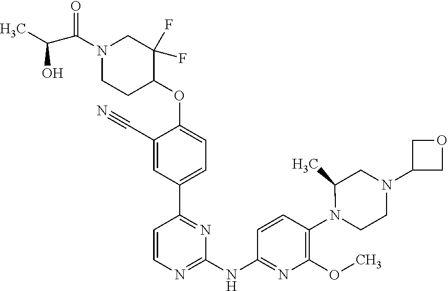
C1=CN=C(NC2=NC(OC)=C(N3CCN(C4COC4)CC3C)C=C2)N=C1C1=CC=C(OC2C(F)(F)CN(C(C(O)C)=O)CC2)C(C#N)=C1
